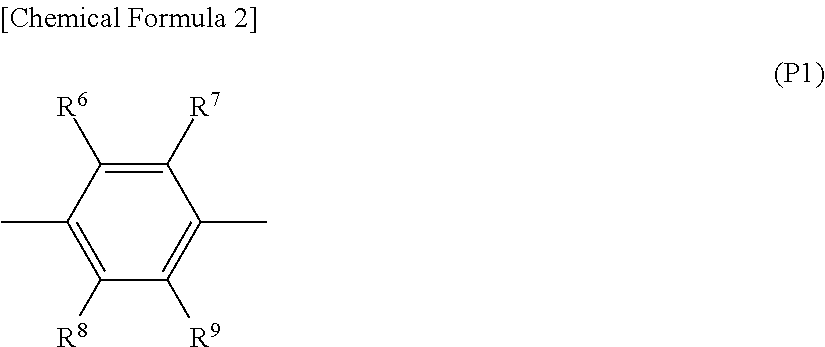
C1([R7])=C([R6])C(C)=C([R8])C([R9])=C1C
